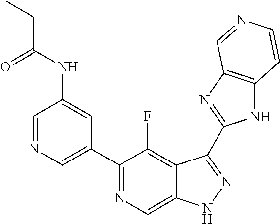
C1=NC=C(C2=NC=C3C(=C2F)C(C2=NC4=C(N2)C=CN=C4)=NN3)C=C1NC(CC)=O
